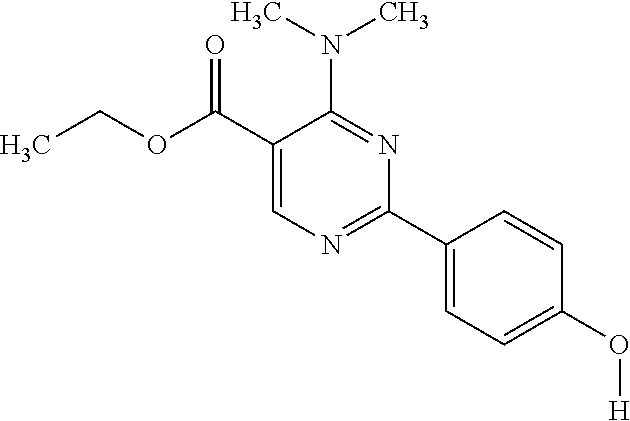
N(C1=NC(C2=CC=C(O[H])C=C2)=NC=C1C(OCC)=O)(C)C
